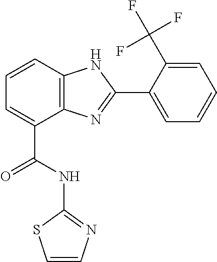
C1=CC2=C(C(C(NC3=NC=CS3)=O)=C1)N=C(C1=CC=CC=C1C(F)(F)F)N2
